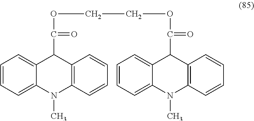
C1=CC=C2C(=C1)C(C(OCCOC(=O)C1C3=CC=CC=C3N(C)C3=C1C=CC=C3)=O)C1=C(N2C)C=CC=C1
